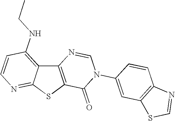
C12=C(SC3=NC=CC(NCC)=C13)C(=O)N(C1=CC3=C(C=C1)N=CS3)C=N2
